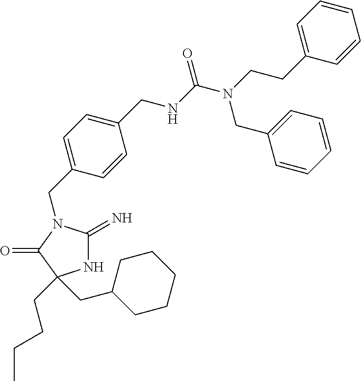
C1(CN2C(=N)NC(CCCC)(CC3CCCCC3)C2=O)=CC=C(CNC(N(CCC2=CC=CC=C2)CC2=CC=CC=C2)=O)C=C1
